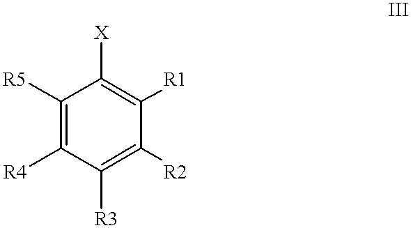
C1([R5])=C([R4])C([R3])=C([R2])C([R1])=C1[X]
